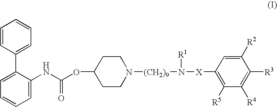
C1=CC(C2=CC=CC=C2NC(OC2CCN([(CH2)9]N([X]C3=C([R5])C([R4])=C([R3])C([R2])=C3)[R1])CC2)=O)=CC=C1
